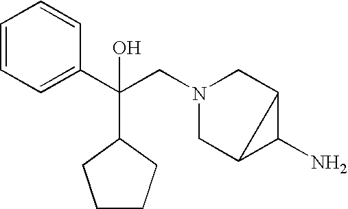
C1=CC=C(C(CN2CC3C(N)C3C2)(C2CCCC2)O)C=C1
